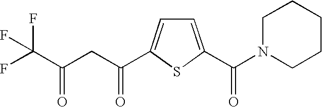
C1=C(C(N2CCCCC2)=O)SC(C(CC(C(F)(F)F)=O)=O)=C1
